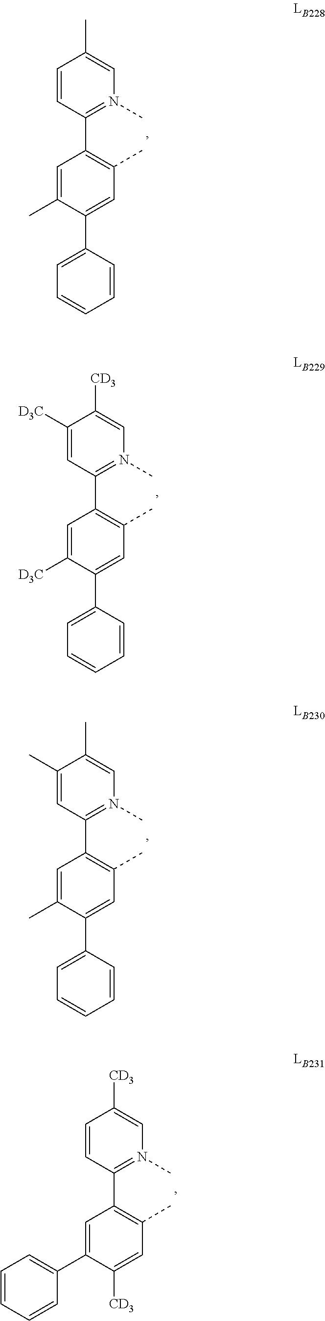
C1(C2=C(C)C=C(C3=CC=CC=C3)C(C)=C2)=N(C)C=C(C)C=C1.C1(C2=C(C)C=C(C3=CC=CC=C3)C([D3C])=C2)=N(C)C=C([CD3])C([D3C])=C1.C1(C2=C(C)C=C(C3=CC=CC=C3)C(C)=C2)=N(C)C=C(C)C(C)=C1.C1(C2=C(C)C=C([CD3])C(C3=CC=CC=C3)=C2)=N(C)C=C([CD3])C=C1
